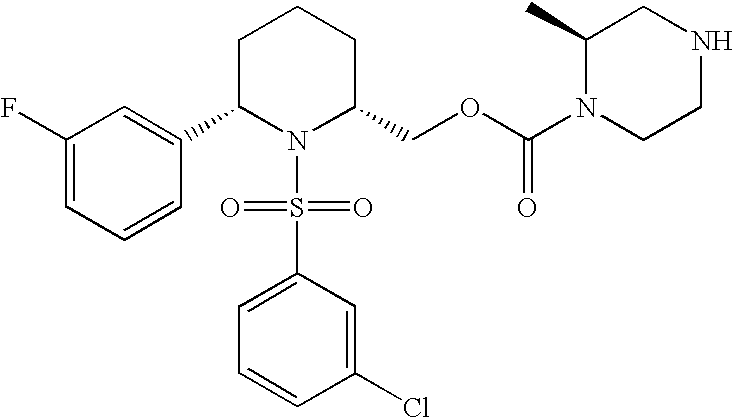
C1(F)=CC=CC(C2N(S(=O)(=O)C3=CC=CC(Cl)=C3)C(COC(N3CCNCC3C)=O)CCC2)=C1
